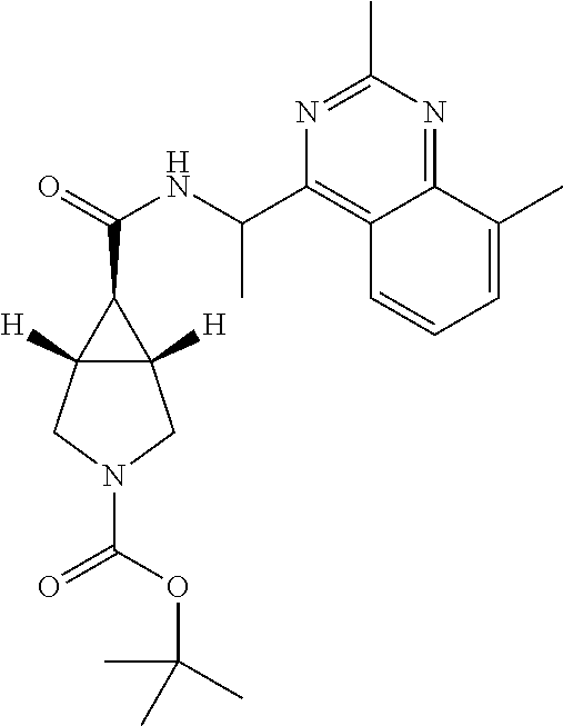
C12([H])C([H])(C1C(=O)NC(C1=C3C(=NC(C)=N1)C(C)=CC=C3)C)CN(C(OC(C)(C)C)=O)C2
